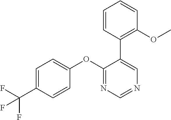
C1=C(C(F)(F)F)C=CC(OC2=NC=NC=C2C2=C(OC)C=CC=C2)=C1
